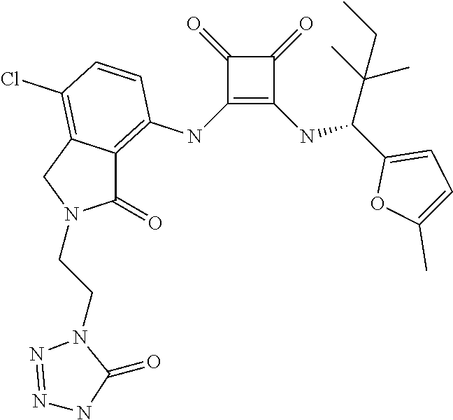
C1(NC2=C3C(=C(Cl)C=C2)CN(CCN2N=NNC2=O)C3=O)=C(NC(C2=CC=C(C)O2)C(C)(C)CC)C(=O)C1=O
